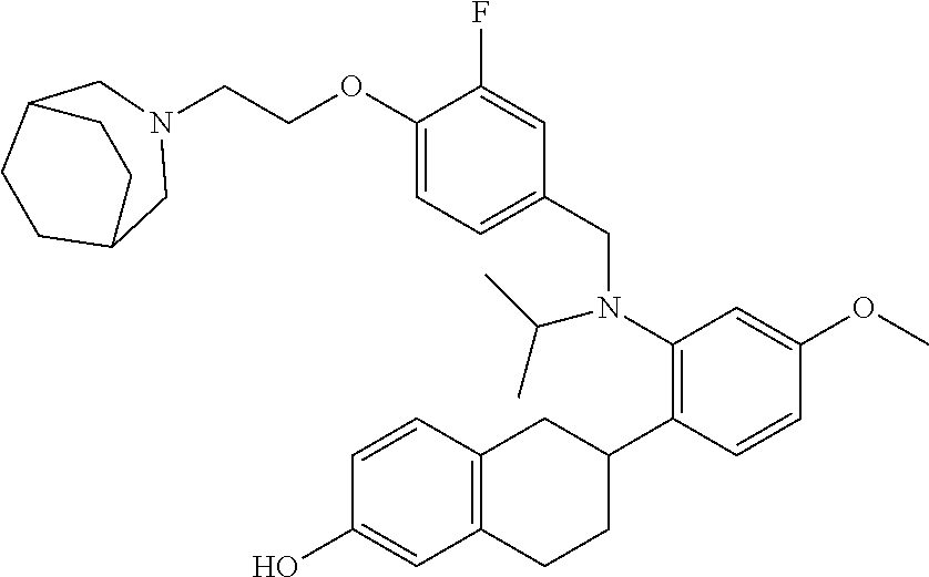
N1(CCOC2=CC=C(CN(C3=C(C4CC5=C(CC4)C=C(O)C=C5)C=CC(OC)=C3)C(C)C)C=C2F)CC2CCC(C1)CC2
